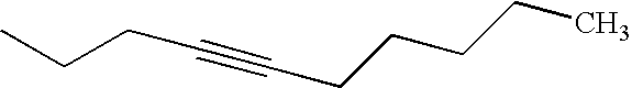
CCCC#CCCCCC
